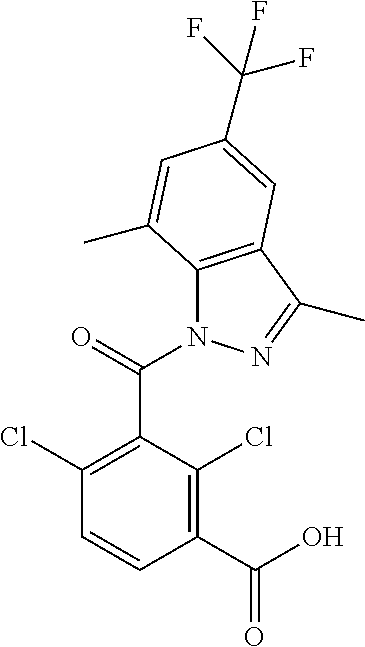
C1(Cl)=C(C(N2C3=C(C(C)=N2)C=C(C(F)(F)F)C=C3C)=O)C(Cl)=C(C(O)=O)C=C1
